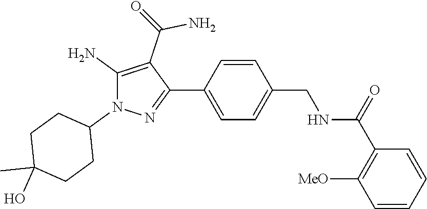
C1=CC(CNC(C2=C([MeO])C=CC=C2)=O)=CC=C1C1=NN(C2CCC(C)(O)CC2)C(N)=C1C(=O)N
